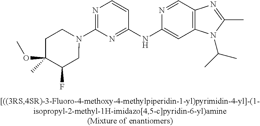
CC1=NC2=C(N1C(C)C)C=C(NC1=NC(N3CCC(C)(OC)C(F)C3)=NC=C1)N=C2
